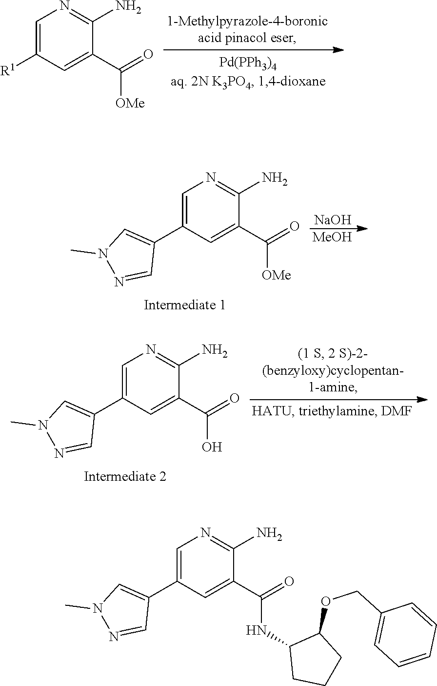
C1=C([R1])C=C(C(=O)[OMe])C(N)=N1.[NaOH].[MeOH].C1=C(C2=CN(C)N=C2)C=C(C(=O)[OMe])C(N)=N1.C1=C(C2=CN(C)N=C2)C=C(C(=O)O)C(N)=N1.C1=C(C2=CN(C)N=C2)C=C(C(=O)NC2CCCC2OCC2=CC=CC=C2)C(N)=N1
